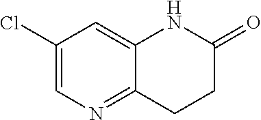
C1(Cl)=CN=C2C(=C1)NC(=O)CC2
